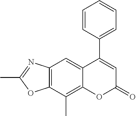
C12=C(C(C)=C3C(=C1)C(C1=CC=CC=C1)=CC(=O)O3)OC(C)=N2
